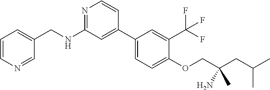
C1(C2=CC(NCC3=CC=CN=C3)=NC=C2)=CC=C(OCC(CC(C)C)(C)N)C(C(F)(F)F)=C1
